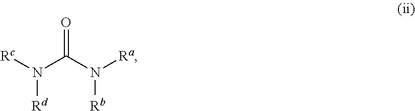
N(C(N([Ra])[Rb])=O)([Rc])[Rd]
